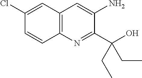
C12=C(N=C(C(O)(CC)CC)C(N)=C1)C=CC(Cl)=C2
